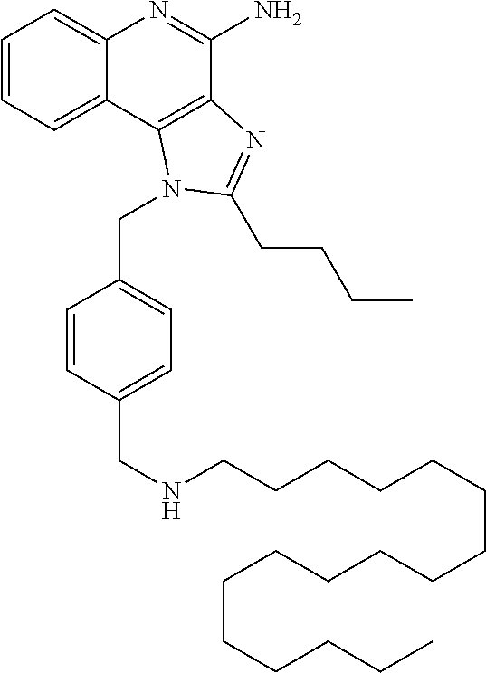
C1=CC=C2C(=C1)N=C(N)C1=C2N(CC2=CC=C(CNCCCCCCCCCCCCCCCCC)C=C2)C(CCCC)=N1
